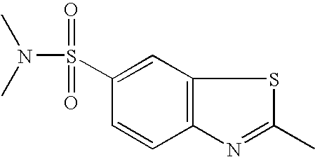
C1=C(S(N(C)C)(=O)=O)C=CC2=C1SC(C)=N2
